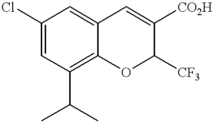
C12=C(C(C)C)C=C(Cl)C=C1C=C([CO2H])C([CF3])O2
